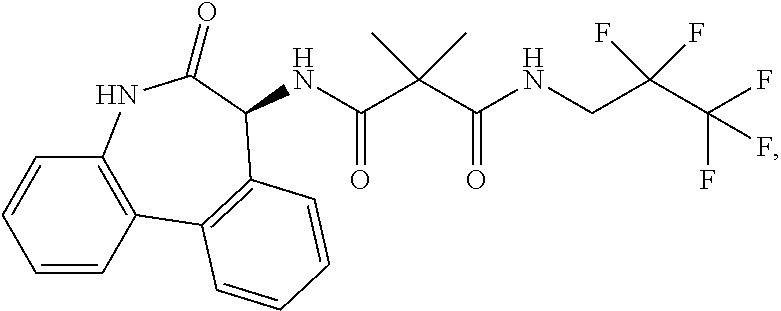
C1=CC2=C(C=C1)NC(=O)C(NC(C(C(NCC(C(F)(F)F)(F)F)=O)(C)C)=O)C1=C2C=CC=C1
